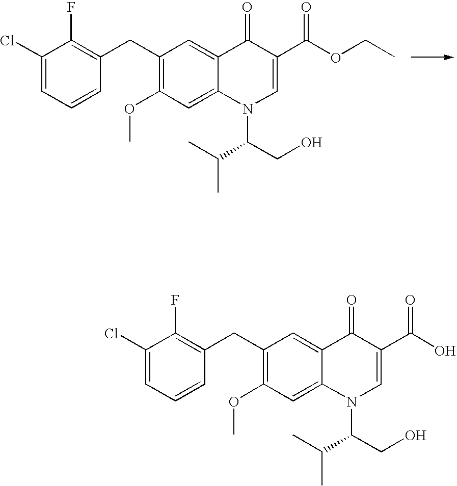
C1(Cl)=CC=CC(CC2=C(OC)C=C3C(=C2)C(=O)C(C(OCC)=O)=CN3C(CO)C(C)C)=C1F.C1(Cl)=CC=CC(CC2=C(OC)C=C3C(=C2)C(=O)C(C(O)=O)=CN3C(C(C)C)CO)=C1F
